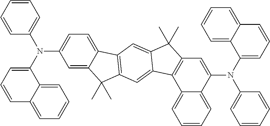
C12=CC=CC=C1C(N(C1=CC=CC3=CC=CC=C13)C1=CC=CC=C1)=CC1=C2C2=CC3=C(C=C2C1(C)C)C1=CC=C(N(C2=CC=CC=C2)C2=CC=CC4=CC=CC=C24)C=C1C3(C)C
